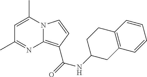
N12C(=C(C(=O)NC3CC4=C(CC3)C=CC=C4)C=C1)N=C(C)C=C2C
